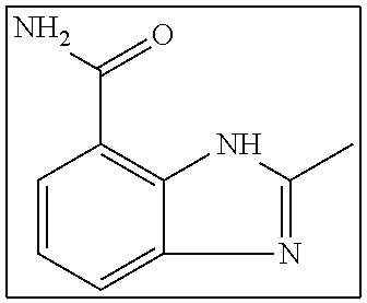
C1=CC=C2C(=C1C(N)=O)NC(C)=N2
